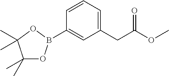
C1(CC(OC)=O)=CC=CC(B2OC(C)(C)C(C)(C)O2)=C1
